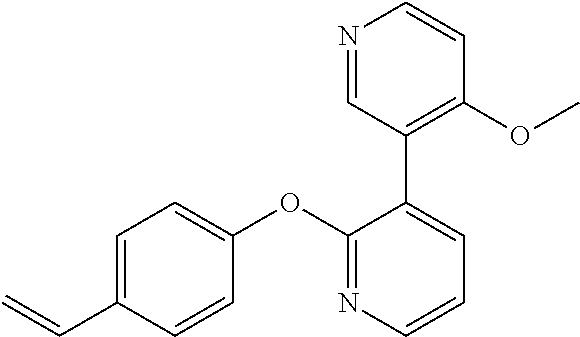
C1=C(C=C)C=CC(OC2=NC=CC=C2C2=C(OC)C=CN=C2)=C1
